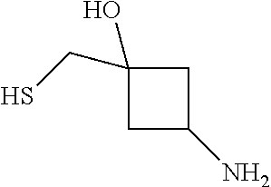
C1C(O)(CS)CC1N
